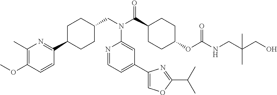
C1(C)=C(OC)C=CC(C2CCC(CN(C(C3CCC(OC(NCC(CO)(C)C)=O)CC3)=O)C3=CC(C4=COC(C(C)C)=N4)=CC=N3)CC2)=N1
